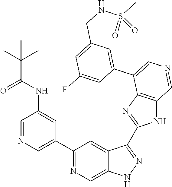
C1(C2=CN=CC(NC(C(C)(C)C)=O)=C2)=NC=C2C(=C1)C(C1=NC3=C(N1)C=NC=C3C1=CC(CNS(C)(=O)=O)=CC(F)=C1)=NN2
